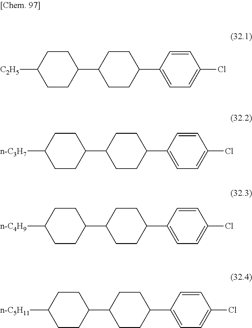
C1CC(C2CCC(C3=CC=C(Cl)C=C3)CC2)CCC1[C2H5].C1CC(C2CCC(C3=CC=C(Cl)C=C3)CC2)CCC1[n-C3H7].C1CC(C2CCC(C3=CC=C(Cl)C=C3)CC2)CCC1[n-C4H9].C1CC(C2CCC(C3=CC=C(Cl)C=C3)CC2)CCC1[n-C5H11]
